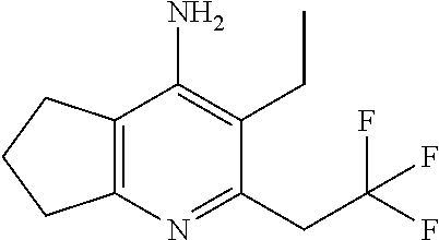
C12=C(N=C(CC(F)(F)F)C(CC)=C1N)CCC2
